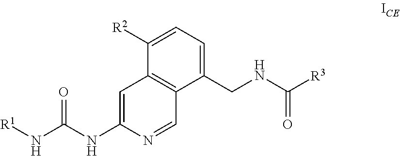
C1=C(NC(=O)N[R1])N=CC2=C1C([R2])=CC=C2CNC(=O)[R3]
